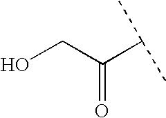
OCC(C(C)C)=O
